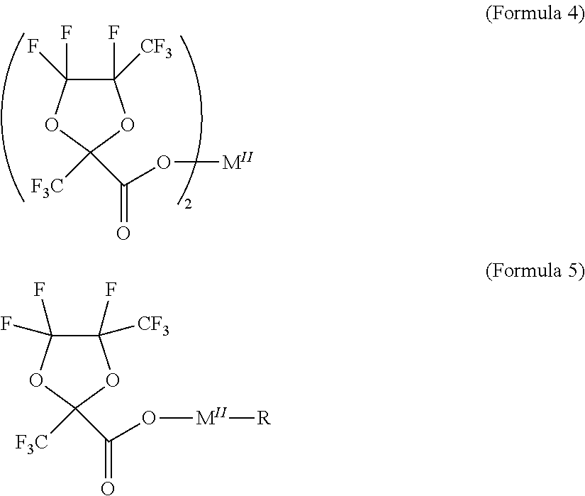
C1(F)(F)C(F)([CF3])OC([F3C])(C(=O)O[MII])O1.C1(F)(F)C(F)([CF3])OC([F3C])(C(=O)O[MII][R])O1
